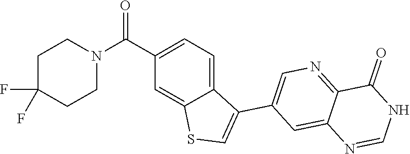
C12=CC=C(C(N3CCC(F)(F)CC3)=O)C=C1SC=C2C1=CN=C2C(=C1)N=CNC2=O
